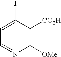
C1(I)=CC=NC([OMe])=C1[CO2H]
